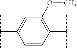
C1=CC(C(C)C)=C(OC)C=C1C(C)C
